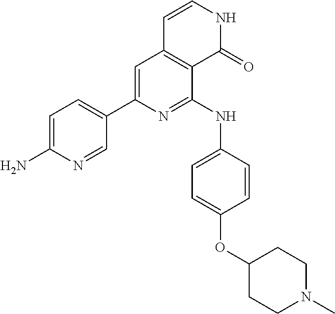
C1=C(N)N=CC(C2=CC3=C(C(NC4=CC=C(OC5CCN(C)CC5)C=C4)=N2)C(=O)NC=C3)=C1
